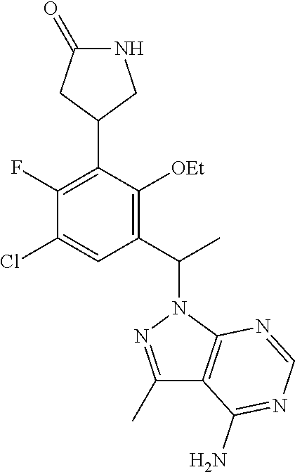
C1(C(C)N2N=C(C)C3=C2N=CN=C3N)=C([OEt])C(C2CNC(=O)C2)=C(F)C(Cl)=C1
